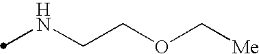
N(CCOC[Me])C
